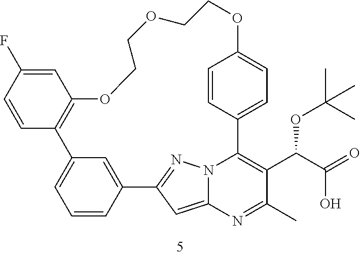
C1=CC2=CC(=C1)C1=C(C=C(F)C=C1)OCCOCCOC1=CC=C(C3=C(C(C(=O)O)OC(C)(C)C)C(C)=NC4=CC2=NN43)C=C1
